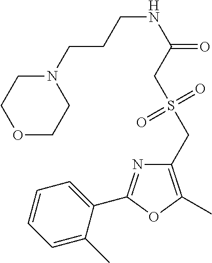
C1=CC=C(C)C(C2=NC(CS(CC(NCCCN3CCOCC3)=O)(=O)=O)=C(C)O2)=C1
